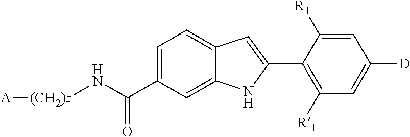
C1=C(C(=O)N[(CH2)z][A])C=C2C(=C1)C=C(C1=C([R1])C=C([D])C=C1[R1])N2
